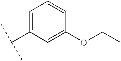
C1=C(C(C)C)C=C(OCC)C=C1
